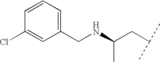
C1(CNC(CC(C)C)C)=CC=CC(Cl)=C1
